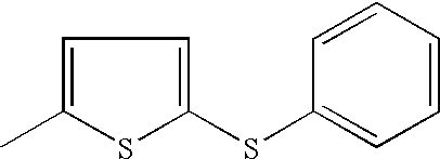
C1=C(C)SC(SC2=CC=CC=C2)=C1
